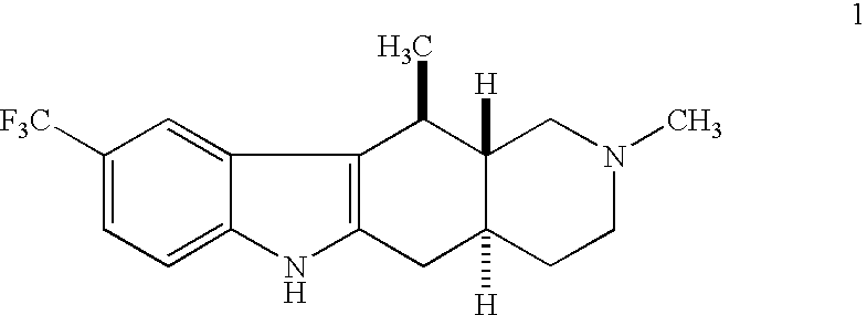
C1=C2C(=CC=C1[F3C])NC1=C2C(C)C2([H])C([H])(C1)CCN(C)C2
